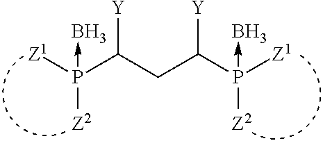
[Y]C(P([Z1])([Z2])->B)CC(P([Z1])([Z2])->B)[Y]
